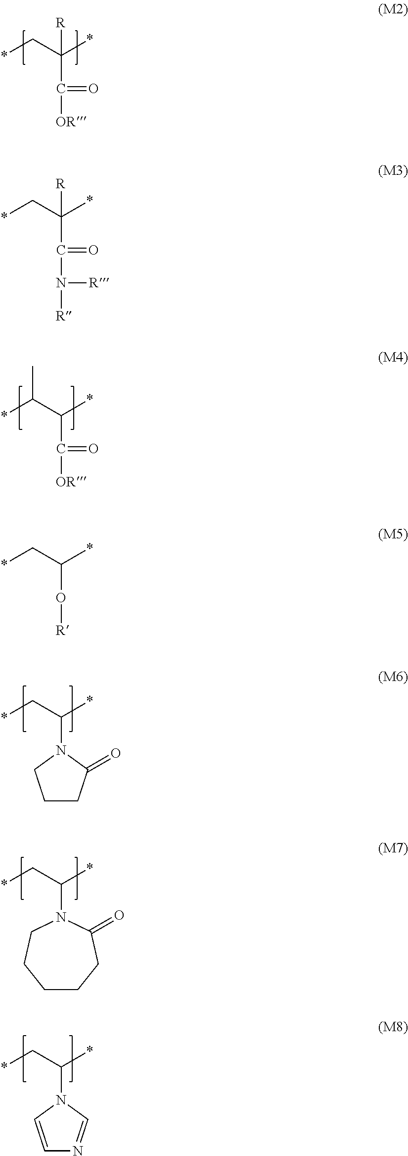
C(C([OR])=O)(C*)(*)[R].C(C(N([R])[R])=O)(C*)(*)[R].CC(C(*)C([OR])=O)*.C(O[R])(C*)*.C1CC(=O)N(C(C*)*)C1.C(N1CCCCCC1=O)(C*)*.C1=CN(C(C*)*)C=N1
